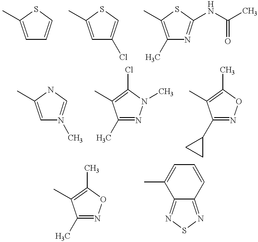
C1=C(C)NC=N1C.C1(C)=NN(C)C(Cl)=C1C.C1(C2CC2)=NOC(C)=C1C.C1(C)=NOC(C)=C1C.C12=NSN=C1C=CC=C2C.C1=C(C)SC=C1.C1=C(C)SC=C1Cl.C1(C)=C(C)SC(NC(=O)C)=N1
